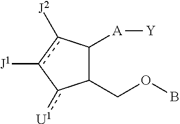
C1(COB)C([A][Y])c([J2])c([J1])-c1[U1]
